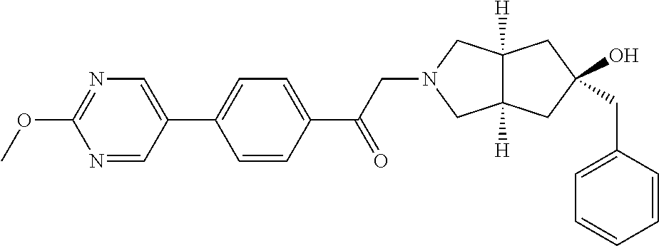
C1=CC(C(CN2CC3([H])C([H])(C2)CC(CC2=CC=CC=C2)(O)C3)=O)=CC=C1C1=CN=C(OC)N=C1
